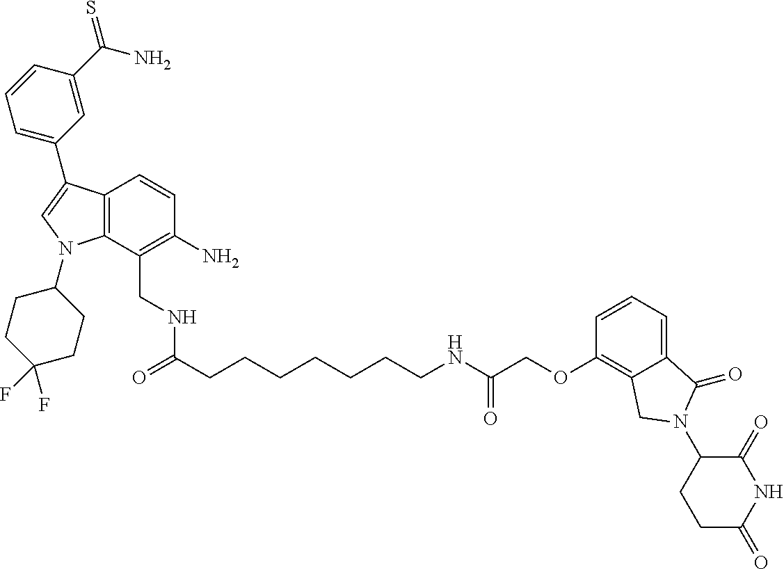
C12=C(C(CNC(CCCCCCCNC(COC3=C4C(=CC=C3)C(=O)N(C3CCC(=O)NC3=O)C4)=O)=O)=C(N)C=C1)N(C1CCC(F)(F)CC1)C=C2C1=CC=CC(C(N)=S)=C1
